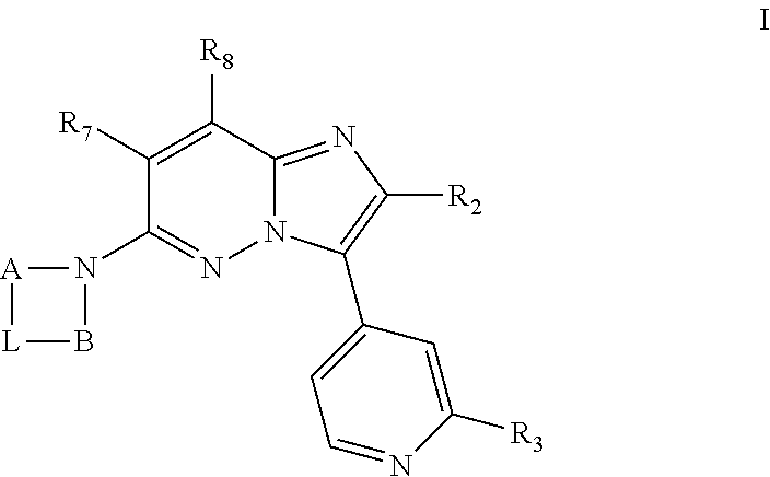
N1(C2=NN3C(=NC([R2])=C3C3=CC=NC([R3])=C3)C([R8])=C2[R7])[A][L]B1
